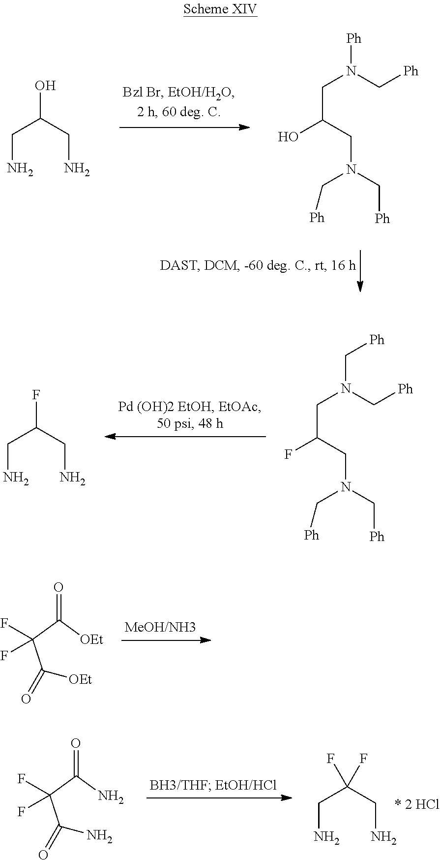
C(C(CN)O)N.C(N(C[Ph])CC(CN([Ph])C[Ph])O)[Ph].C(C(CN)F)N.C(N(C[Ph])CC(CN(C[Ph])C[Ph])F)[Ph].C(=O)(C(C([OEt])=O)(F)F)[OEt].C(C(CN)(F)F)N.C(=O)(C(C(N)=O)(F)F)N
